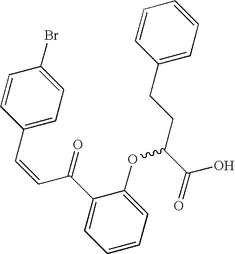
C1(CCC(C(=O)O)OC2=CC=CC=C2C(=O)C=CC2=CC=C(Br)C=C2)=CC=CC=C1
